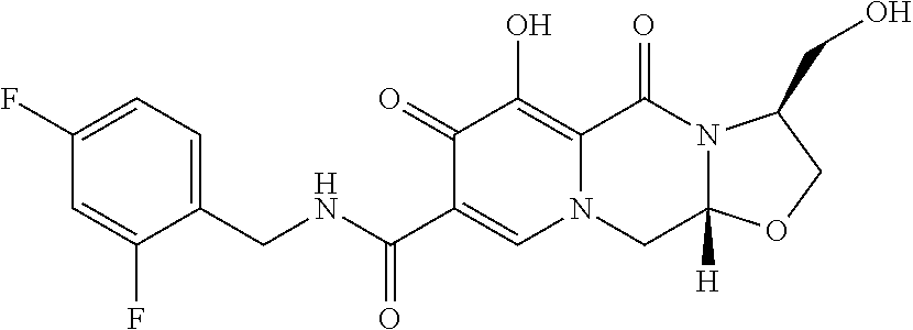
C1(CNC(C2=CN3C(=C(O)C2=O)C(=O)N2C([H])(C3)OCC2CO)=O)=CC=C(F)C=C1F
